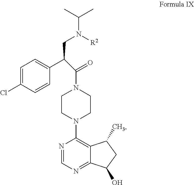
C1=C(Cl)C=CC(C(C(N2CCN(C3=C4C(=NC=N3)C(O)CC4C)CC2)=O)CN([R2])C(C)C)=C1
